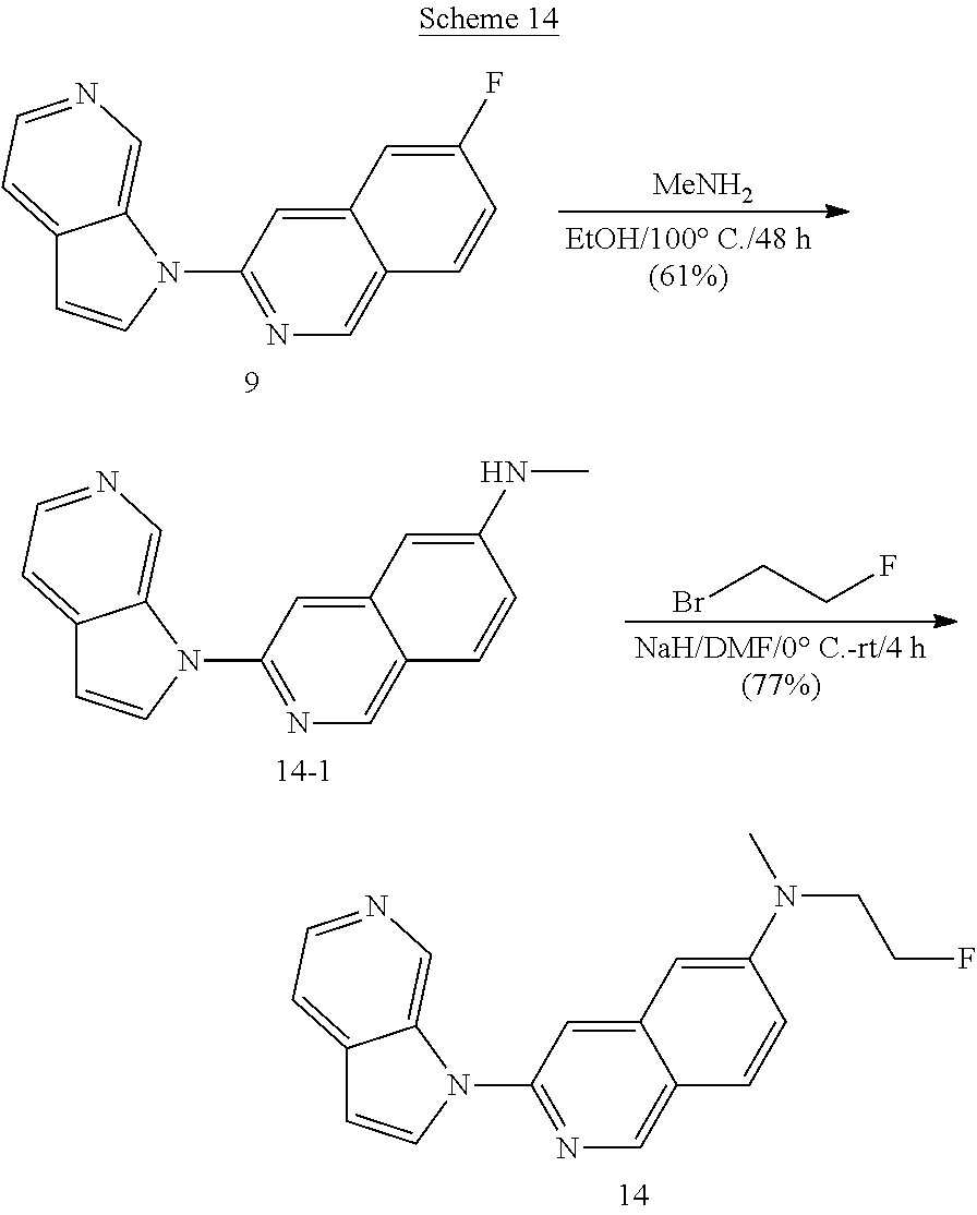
C12=CC(N3C4=CN=CC=C4C=C3)=NC=C1C=CC(F)=C2.[MeNH2].C12=CC(N3C4=CN=CC=C4C=C3)=NC=C1C=CC(NC)=C2.BrCCF.C12=CC(N3C4=CN=CC=C4C=C3)=NC=C1C=CC(N(C)CCF)=C2
